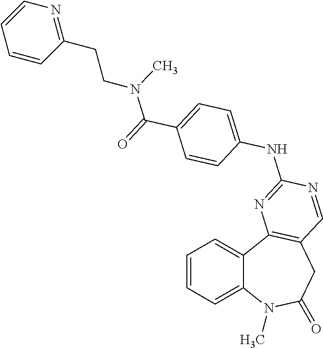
C1=CC=C2C(=C1)C1=C(CC(=O)N2C)C=NC(NC2=CC=C(C(=O)N(CCC3=NC=CC=C3)C)C=C2)=N1
